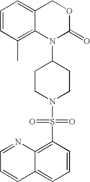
S(N1CCC(N2C(=O)OCC3=CC=CC(C)=C23)CC1)(=O)(=O)C1=C2C(=CC=C1)C=CC=N2
